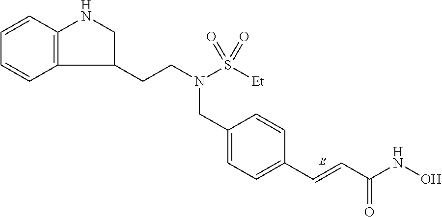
C(C1=CC=C(C=CC(NO)=O)C=C1)N(S([Et])(=O)=O)CCC1CNC2=C1C=CC=C2
